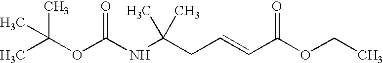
CC(OC(NC(CC=CC(OCC)=O)(C)C)=O)(C)C
